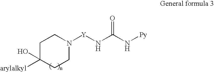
C1C([arylalkyl])(O)CCN([Y]NC(N[Py])=O)C1
